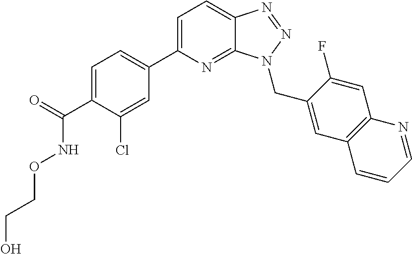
C1=C(C(=O)NOCCO)C(Cl)=CC(C2=CC=C3C(=N2)N(CC2=CC4=C(C=C2F)N=CC=C4)N=N3)=C1
